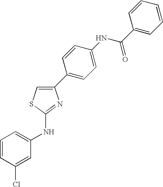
ClC1=CC(NC2=NC(C3=CC=C(NC(=O)C4=CC=CC=C4)C=C3)=CS2)=CC=C1
